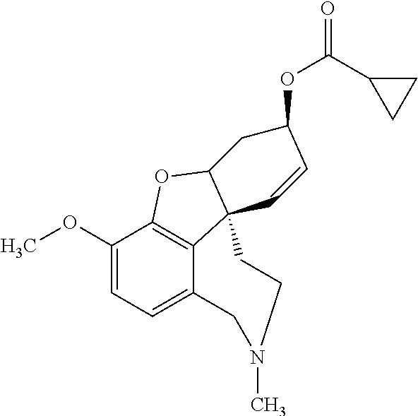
C1(OC)=CC=C2C3=C1OC1C3(CCN(C)C2)C=CC(OC(=O)C2CC2)C1
